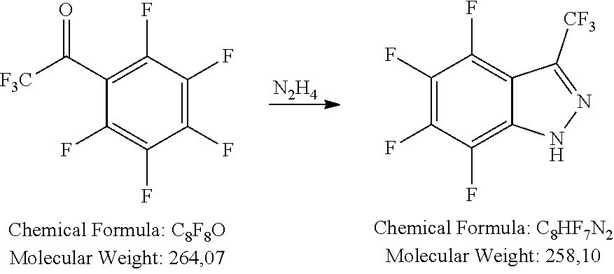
[N2H4].C1(F)=C(F)C(F)=C2C(=C1F)C([CF3])=NN2.C1(F)=C(F)C(F)=C(C(=O)[F3C])C(F)=C1F
